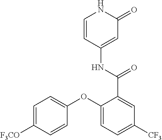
C1=CC(NC(=O)C2=CC([CF3])=CC=C2OC2=CC=C([F3CO])C=C2)=CC(=O)N1
